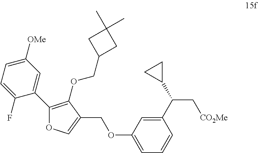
C1(C2=CC([OMe])=CC=C2F)=C(OCC2CC(C)(C)C2)C(COC2=CC=CC(C(C3CC3)C[CO2Me])=C2)=CO1
